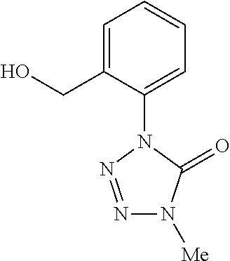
C1=C(CO)C(N2C(=O)N([Me])N=N2)=CC=C1
